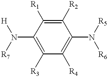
C1(N([R7])[H])=C([R3])C([R4])=C(N([R6])[R5])C([R2])=C1[R1]
